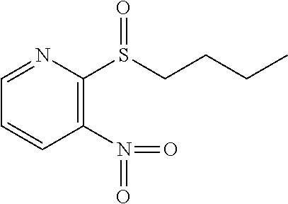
C1(N(=O)=O)=C(S(CCCC)=O)N=CC=C1
